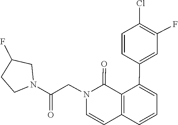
C1=CC(C2=CC=CC3=C2C(=O)N(CC(N2CCC(F)C2)=O)C=C3)=CC(F)=C1Cl
